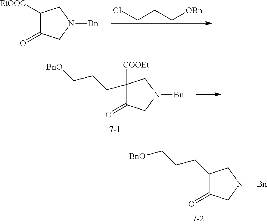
C1([EtOOC])C(=O)CN([Bn])C1.C(CC[OBn])Cl.C1([COOEt])(CCC[BnO])C(=O)CN([Bn])C1.C1(CCC[BnO])C(=O)CN([Bn])C1
